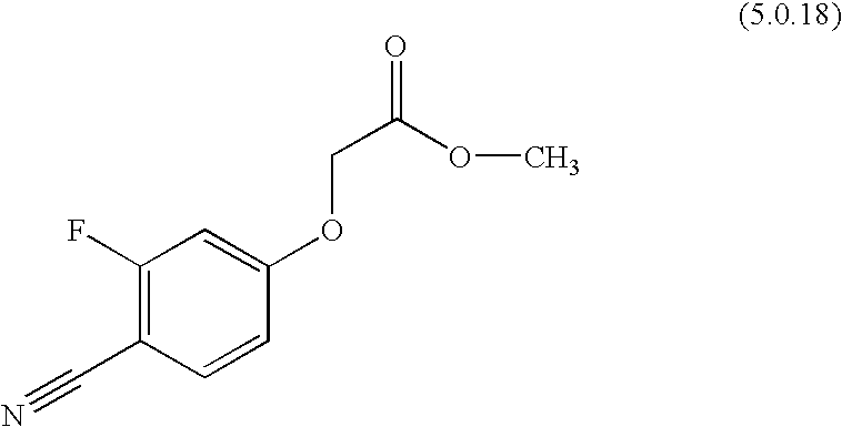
C1(F)=C(C#N)C=CC(OCC(OC)=O)=C1
